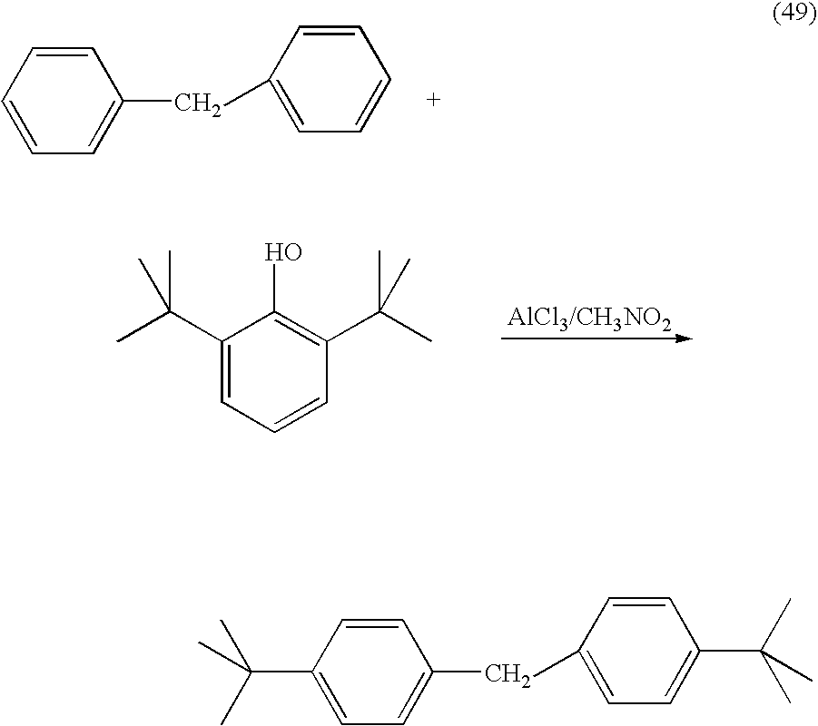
C1=CC=CC(CC2=CC=CC=C2)=C1.C1(C(C)(C)C)=CC=CC(C(C)(C)C)=C1O.C1=C(C(C)(C)C)C=CC(CC2=CC=C(C(C)(C)C)C=C2)=C1
